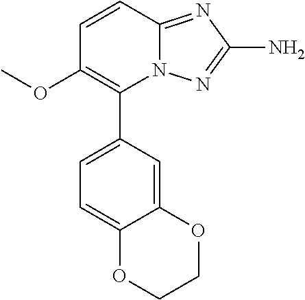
C1=CC2=NC(N)=NN2C(C2=CC=C3C(=C2)OCCO3)=C1OC
